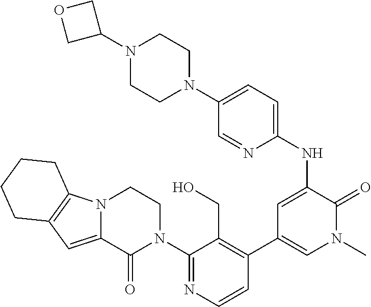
C1(N2CCN3C(=CC4=C3CCCC4)C2=O)=NC=CC(C2=CN(C)C(=O)C(NC3=CC=C(N4CCN(C5COC5)CC4)C=N3)=C2)=C1CO
